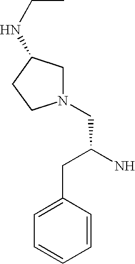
N1(CC(N)CC2=CC=CC=C2)CC(NCC)CC1
